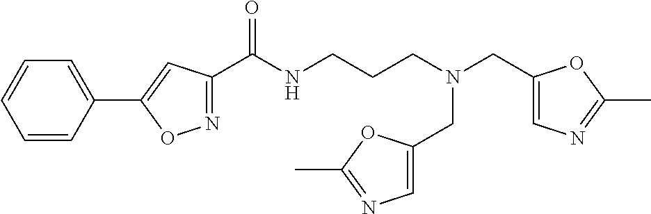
C1=CC(C2=CC(C(NCCCN(CC3=CN=C(C)O3)CC3=CN=C(C)O3)=O)=NO2)=CC=C1
